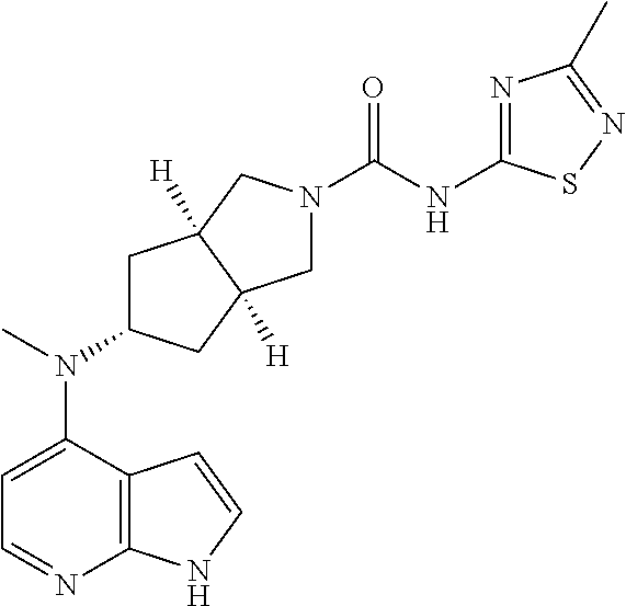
C1=C(N(C2CC3([H])C([H])(C2)CN(C(NC2=NC(C)=NS2)=O)C3)C)C2=C(N=C1)NC=C2
